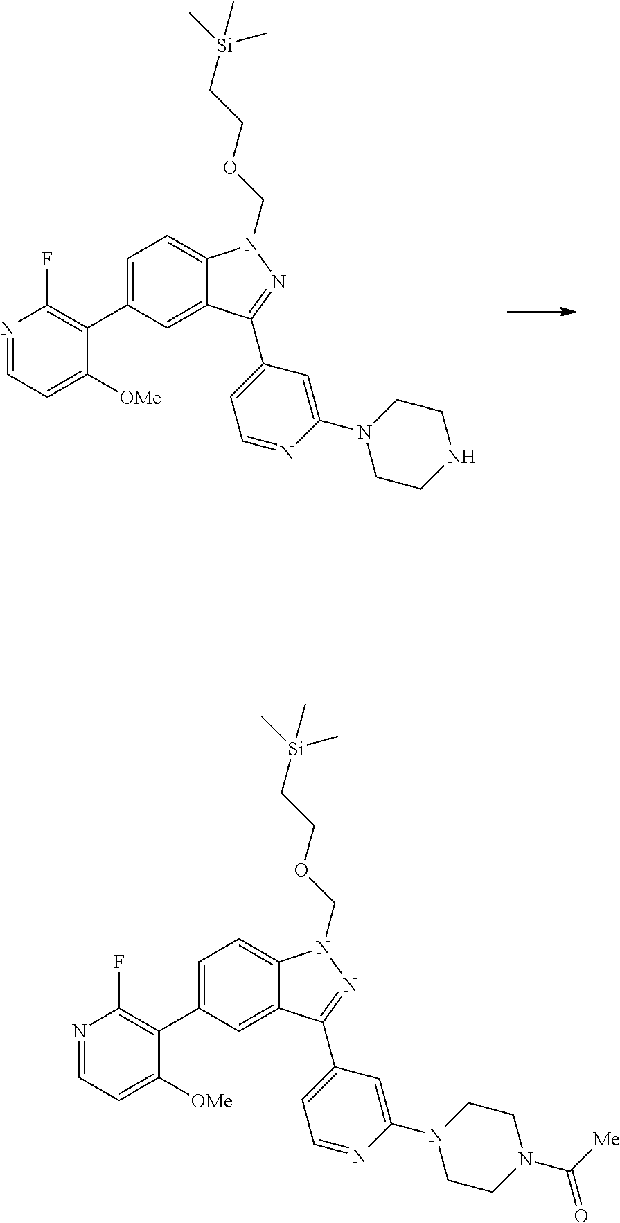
N1=CC=C([OMe])C(C2=CC=C3C(=C2)C(C2=CC=NC(N4CCNCC4)=C2)=NN3COCC[Si](C)(C)C)=C1F.N1=CC=C([OMe])C(C2=CC=C3C(=C2)C(C2=CC=NC(N4CCN(C([Me])=O)CC4)=C2)=NN3COCC[Si](C)(C)C)=C1F
